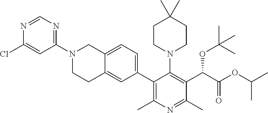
N1(C2=NC=NC(Cl)=C2)CCC2=CC(C3=C(C)N=C(C)C(C(C(OC(C)C)=O)OC(C)(C)C)=C3N3CCC(C)(C)CC3)=CC=C2C1
